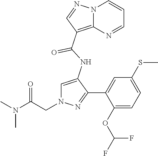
C1=C(NC(=O)C2=C3N(C=CC=N3)N=C2)C(C2=CC(SC)=CC=C2OC(F)F)=NN1CC(N(C)C)=O
